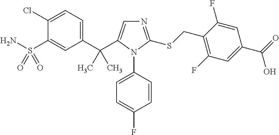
C1(C(C)(C)C2=CN=C(SCC3=C(F)C=C(C(=O)O)C=C3F)N2C2=CC=C(F)C=C2)=CC=C(Cl)C(S(N)(=O)=O)=C1
